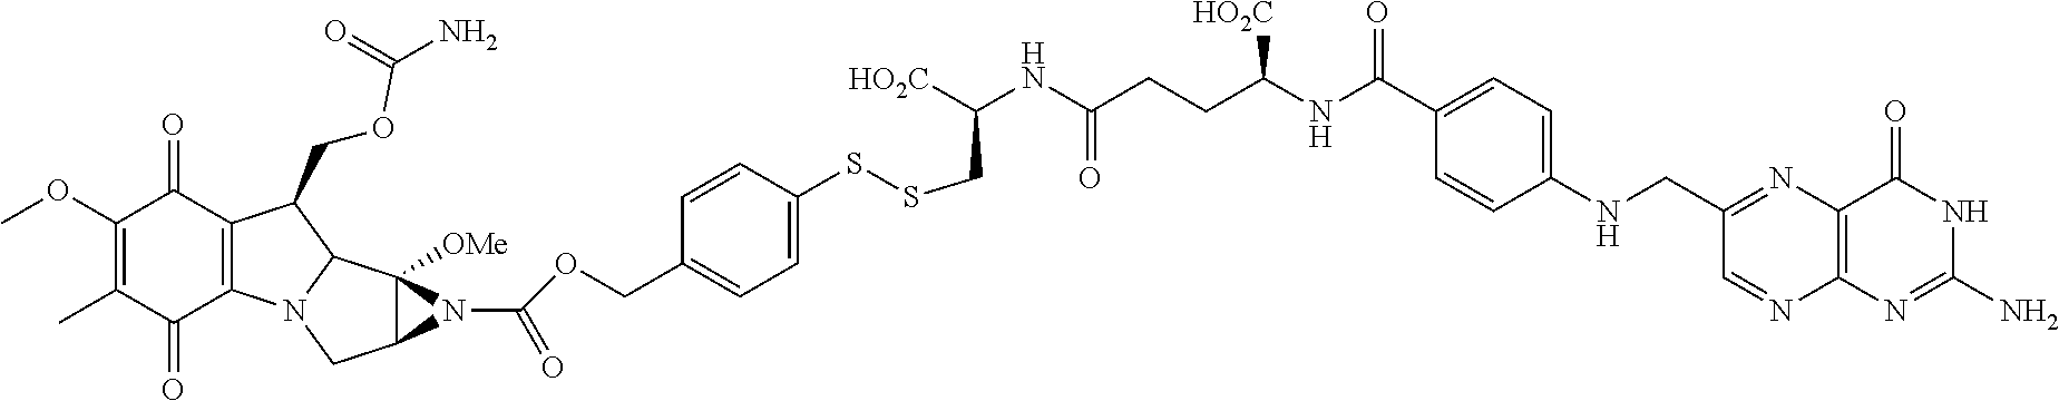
O(CC1=CC=C(SSCC(NC(=O)CCC(NC(C2=CC=C(NCC3=NC4=C(N=C3)N=C(N)NC4=O)C=C2)=O)[HO2C])[HO2C])C=C1)C(N1C2([OMe])C1CN1C2C(COC(N)=O)C2=C1C(=O)C(C)=C(OC)C2=O)=O
